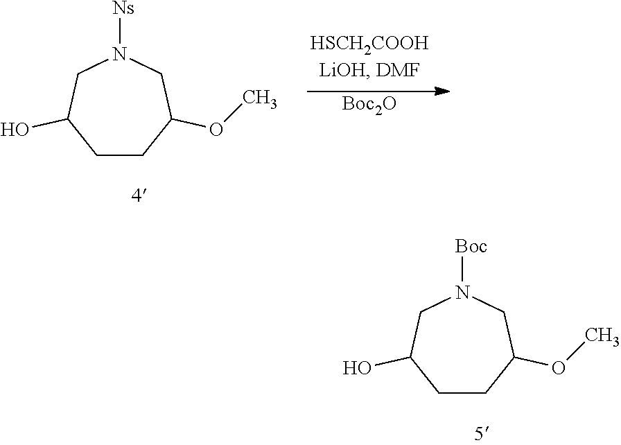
C1CC(OC)CN([Ns])CC1O.[Boc2O].C1CC(OC)CN([Boc])CC1O
